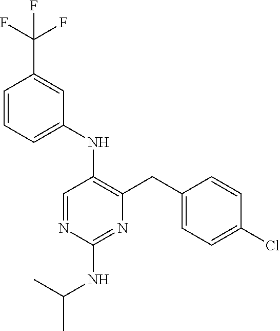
C1(NC2=C(CC3=CC=C(Cl)C=C3)N=C(NC(C)C)N=C2)=CC=CC(C(F)(F)F)=C1
